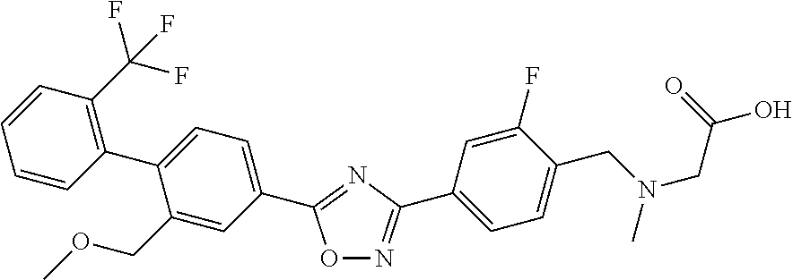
C1=CC=CC(C2=CC=C(C3=NC(C4=CC=C(CN(CC(O)=O)C)C(F)=C4)=NO3)C=C2COC)=C1C(F)(F)F
